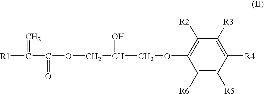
[R1]C(C(=O)OCC(COC1=C([R2])C([R3])=C([R4])C([R5])=C1[R6])O)=C
